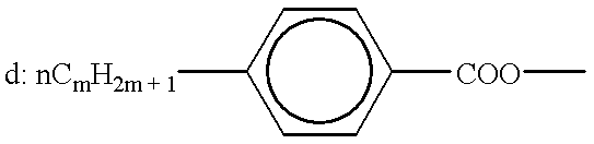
[d: nCmH2m + 1]c1ccc([COO]C)cc1
